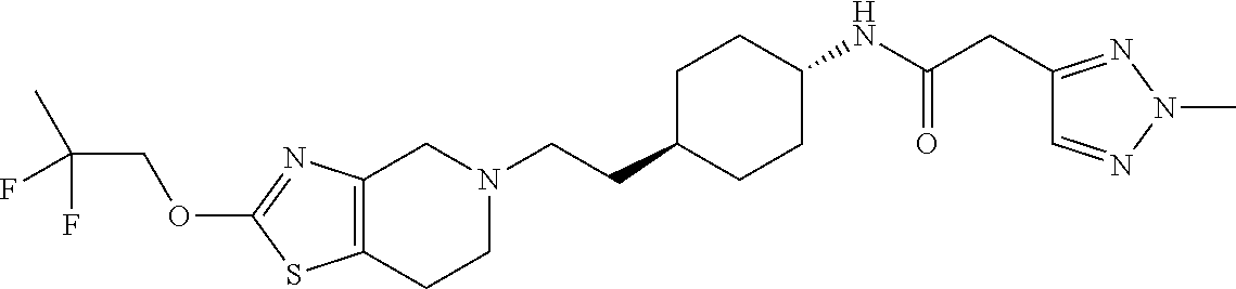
C(CC1CCC(NC(CC2=NN(C)N=C2)=O)CC1)N1CCC2=C(C1)N=C(OCC(C)(F)F)S2
